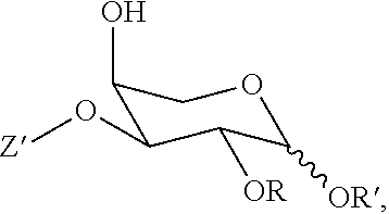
C1(O)C(O[Z])C([OR])C([OR])OC1
